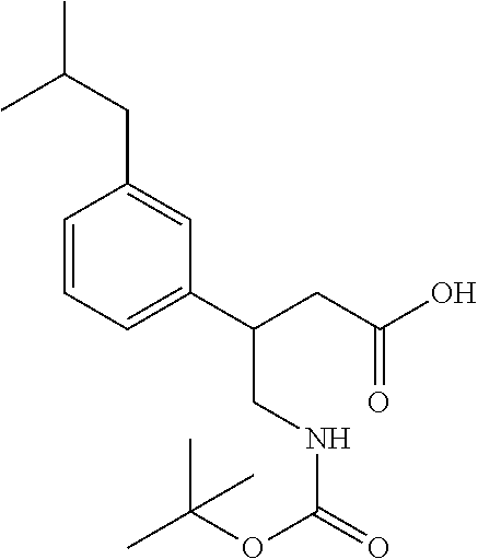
CC(OC(NCC(C1=CC=CC(CC(C)C)=C1)CC(=O)O)=O)(C)C
